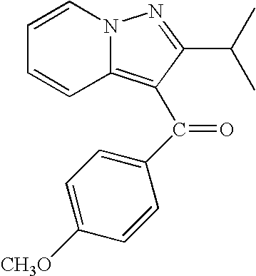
C1=CN2C(=C(C(C3=CC=C([CH3O])C=C3)=O)C(C(C)C)=N2)C=C1
